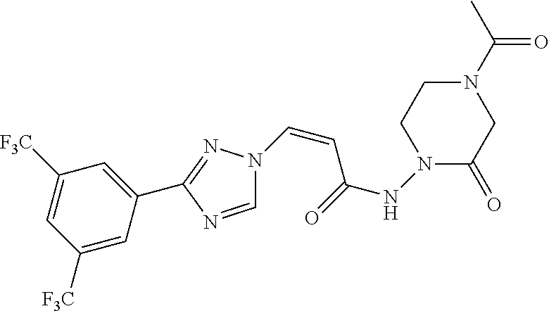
C(=CC(NN1C(=O)CN(C(C)=O)CC1)=O)N1C=NC(C2=CC([F3C])=CC([F3C])=C2)=N1
